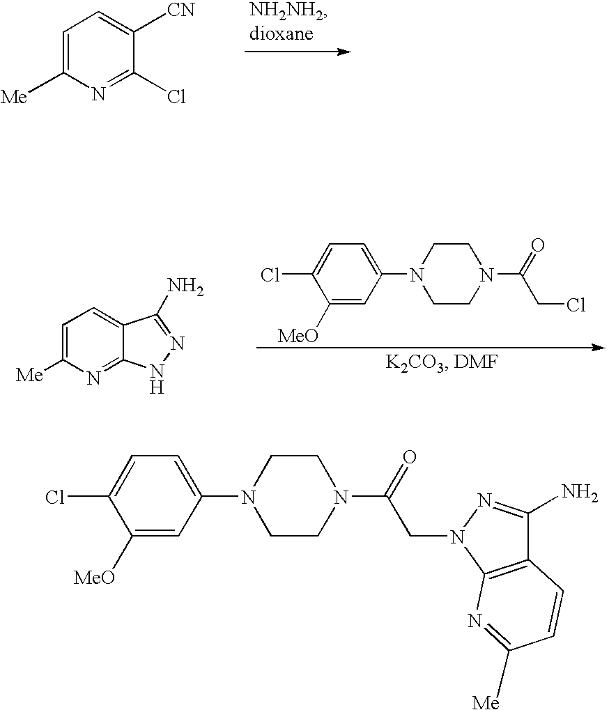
C1([MeO])=CC(N2CCN(C(=O)CN3C4=C(C(N)=N3)C=CC([Me])=N4)CC2)=CC=C1Cl.C1([MeO])=CC(N2CCN(C(=O)CCl)CC2)=CC=C1Cl.C1=C([Me])N=C2C(=C1)C(N)=NN2.C1=C([Me])N=C(Cl)C([CN])=C1
